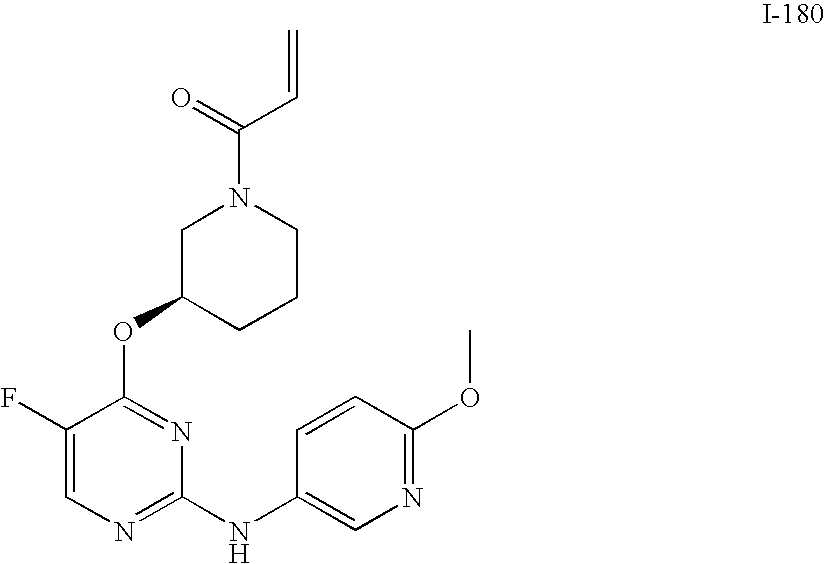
C1CN(C(=O)C=C)CC(OC2=NC(NC3=CN=C(OC)C=C3)=NC=C2F)C1
